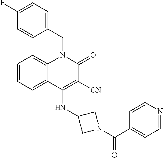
C1=CC=C2C(=C1)N(CC1=CC=C(F)C=C1)C(=O)C([CN])=C2NC1CN(C(=O)C2=CC=NC=C2)C1
